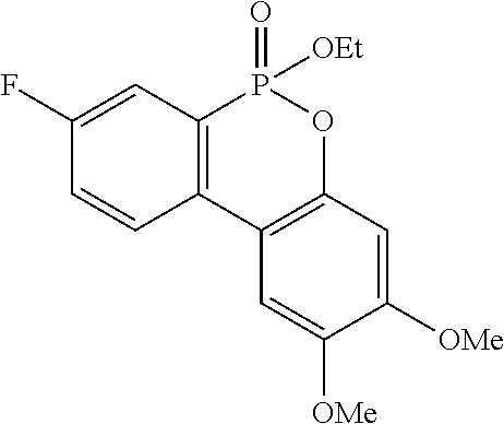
C1(F)=CC2=C(C=C1)C1=C(OP2(=O)[OEt])C=C([OMe])C([OMe])=C1
